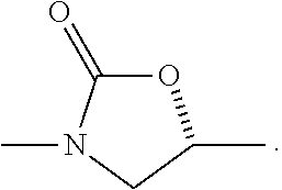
O1C(=O)N(C)CC1C
